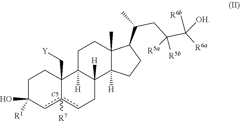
C1C(O)([R1])cc2([R7])cCC3([H])C([H])(C2(C[Y])C1)CCC1(C)C3([H])CCC1C(C)CC(C([R6a])([R6b])[OH])([R5b])[R5a].[C5]
